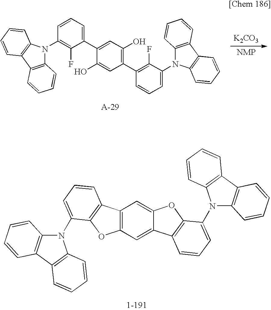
C12=C(C=C3C(=C1)OC1=C3C=CC=C1N1C3=C(C4=C1C=CC=C4)C=CC=C3)OC1=C2C=CC=C1N1C2=C(C3=C1C=CC=C3)C=CC=C2.[K2CO3].C1=C(N2C3=C(C4=C2C=CC=C4)C=CC=C3)C(F)=C(C2=C(O)C=C(C3=CC=CC(N4C5=C(C6=C4C=CC=C6)C=CC=C5)=C3F)C(O)=C2)C=C1
